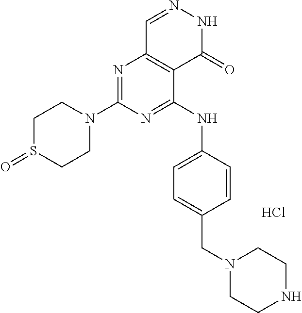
N1=C(N2CCS(=O)CC2)N=C(NC2=CC=C(CN3CCNCC3)C=C2)C2=C1C=NNC2=O.Cl
